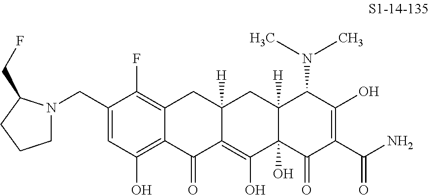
C1(CN2CCCC2CF)=CC(O)=C2C(=C1F)CC1([H])C(=C(O)C3(O)C([H])(C1)C(N(C)C)C(O)=C(C(N)=O)C3=O)C2=O
